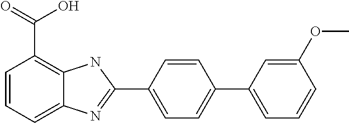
C1=CC=C2C(=C1C(O)=O)NC(C1=CC=C(C3=CC=CC(OC)=C3)C=C1)=N2
